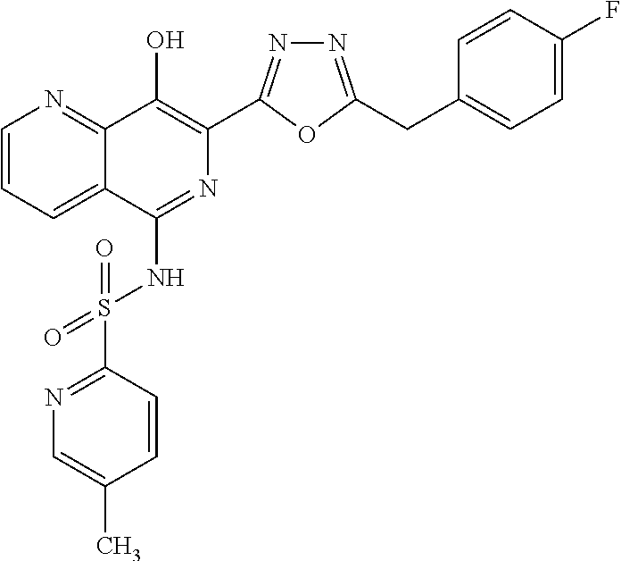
C1=CC=C2C(=N1)C(O)=C(C1=NN=C(CC3=CC=C(F)C=C3)O1)N=C2NS(=O)(=O)C1=NC=C(C)C=C1
